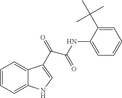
C1=CC=C2C(=C1)C(C(=O)C(NC1=CC=CC=C1C(C)(C)C)=O)=CN2
